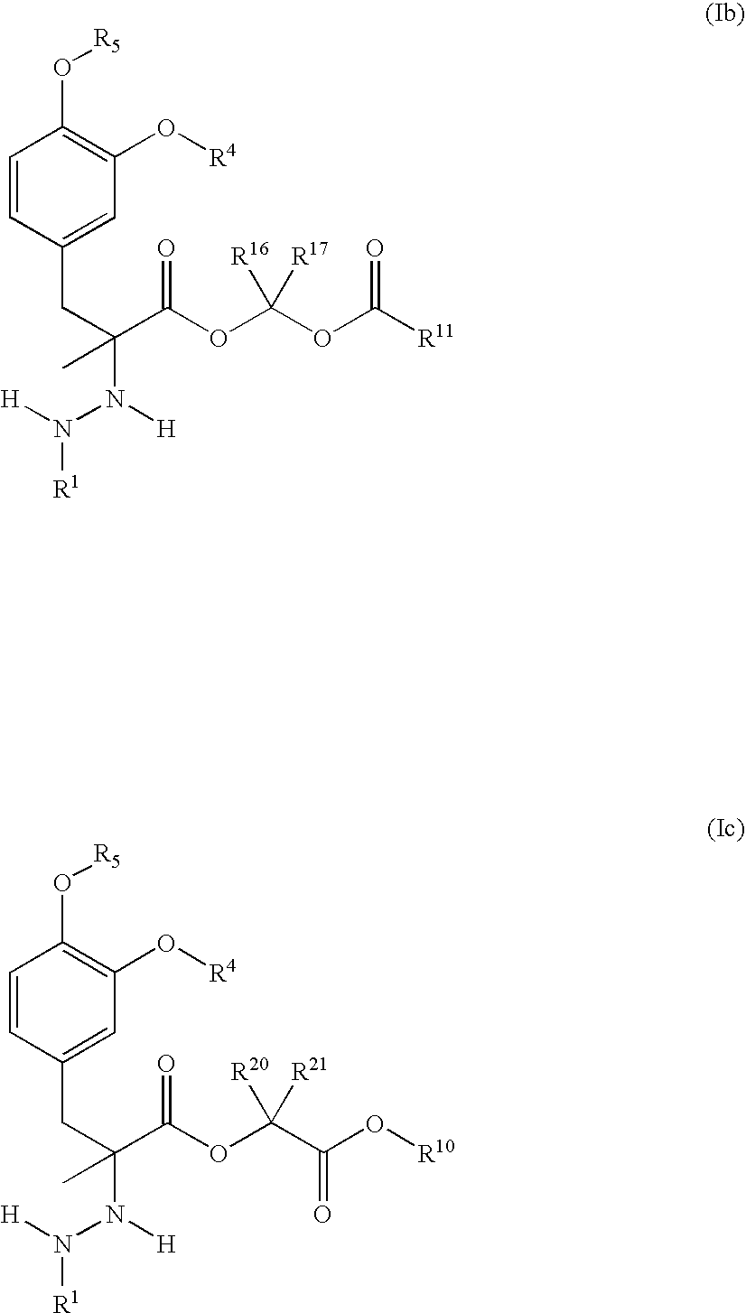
C1=CC(CC(N([H])N([H])[R1])(C(OC(C(O[R10])=O)([R20])[R21])=O)C)=CC(O[R4])=C1O[R5].C1=CC(CC(N([H])N([H])[R1])(C(OC(OC([R11])=O)([R16])[R17])=O)C)=CC(O[R4])=C1O[R5]
